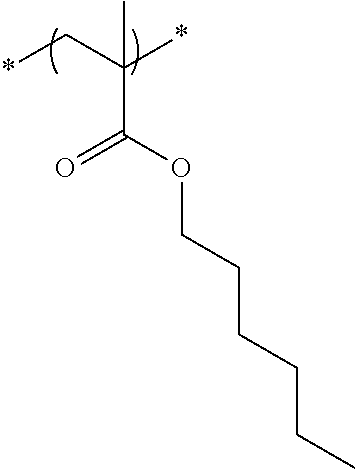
*CC(*)(C)C(OCCCCCC)=O
